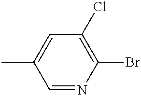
C1=NC(Br)=C(Cl)C=C1C
